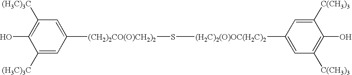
C1([(H3C)3C])=C(O)C([(H3C)3C])=CC([(CH2)2CO(O)CH2)2]S[(H2C)2(O)OC(H2C)2]C2=CC([C(CH3)3])=C(O)C([C(CH3)3])=C2)=C1
